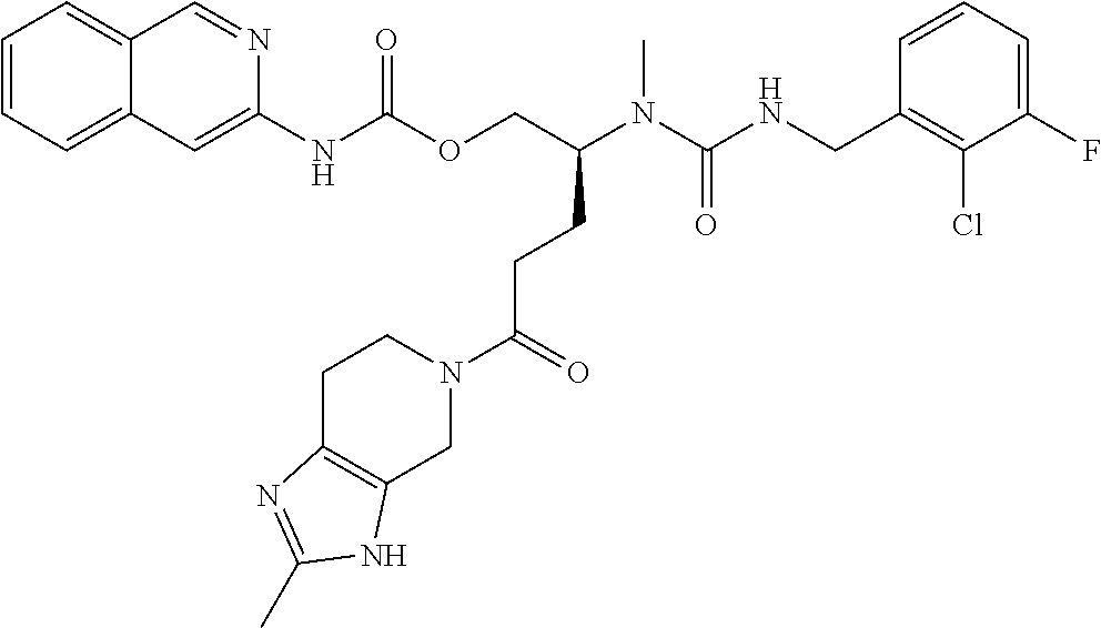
C1=CC(CNC(N(C)C(COC(NC2=CC3=CC=CC=C3C=N2)=O)CCC(N2CCC3=C(C2)NC(C)=N3)=O)=O)=C(Cl)C(F)=C1
